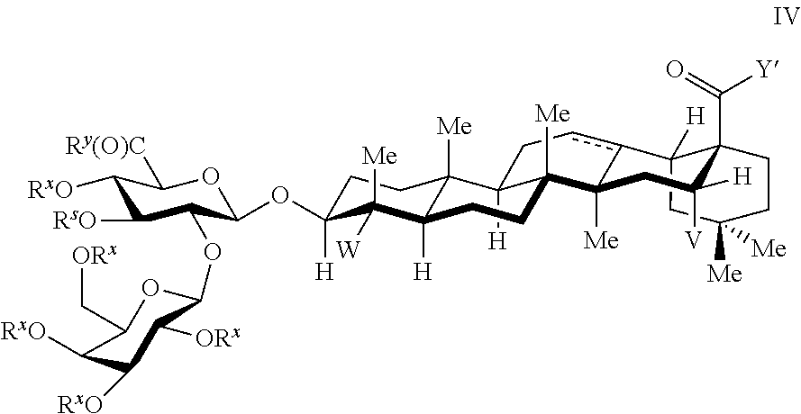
C12([H])C3([Me])C([H])(C([W])([Me])C(OC4C(OC5OC(C[ORx])C([RxO])C([RxO])C5[ORx])C([RsO])C([RxO])C([Ry(O)C])O4)([H])CC3)CCC1([Me])C1([Me])CC([V])([H])C3(C(=O)[Y])C([H])(CC([Me])([Me])CC3)c1cC2
